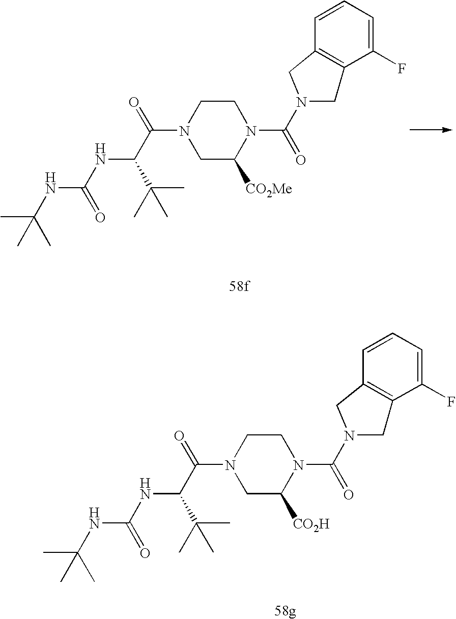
C1C([CO2H])N(C(N2CC3=C(C2)C=CC=C3F)=O)CCN1C(C(NC(NC(C)(C)C)=O)C(C)(C)C)=O.C1C([CO2Me])N(C(N2CC3=C(C2)C=CC=C3F)=O)CCN1C(C(NC(NC(C)(C)C)=O)C(C)(C)C)=O
